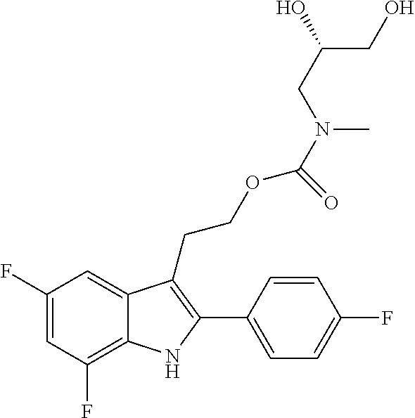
C1(F)=C2C(=CC(F)=C1)C(CCOC(=O)N(C)CC(O)CO)=C(C1=CC=C(F)C=C1)N2
